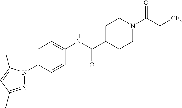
C([CF3])C(N1CCC(C(NC2=CC=C(N3N=C(C)C=C3C)C=C2)=O)CC1)=O
